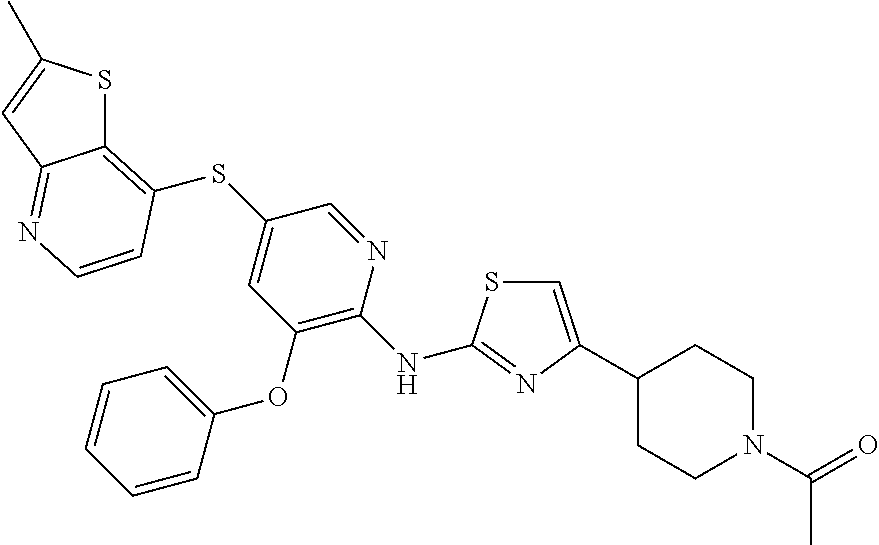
C1=C(C2CCN(C(=O)C)CC2)N=C(NC2=C(OC3=CC=CC=C3)C=C(SC3=C4SC(C)=CC4=NC=C3)C=N2)S1
